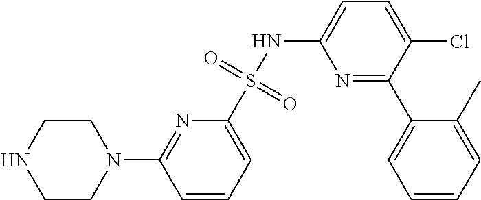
C1=CC=C(S(NC2=CC=C(Cl)C(C3=CC=CC=C3C)=N2)(=O)=O)N=C1N1CCNCC1
